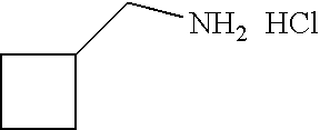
C1CCC1CN.Cl
